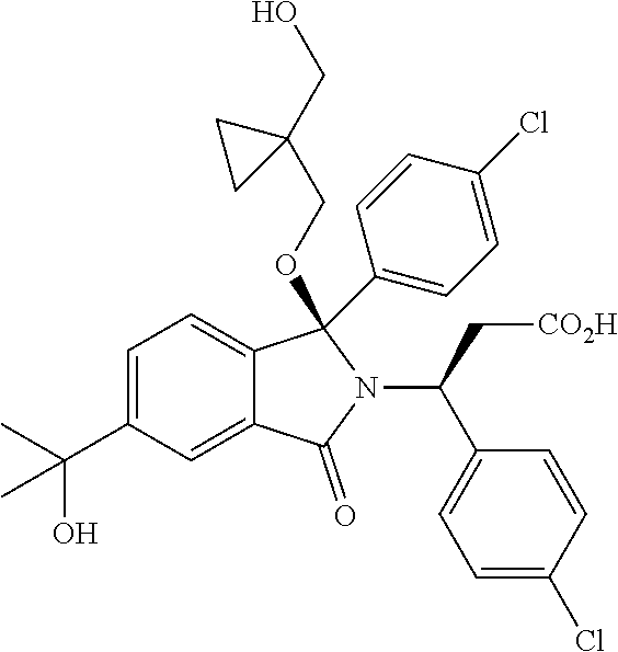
C1=C(C(O)(C)C)C=C2C(=C1)C(OCC1(CO)CC1)(C1=CC=C(Cl)C=C1)N(C(C1=CC=C(Cl)C=C1)C[CO2H])C2=O
